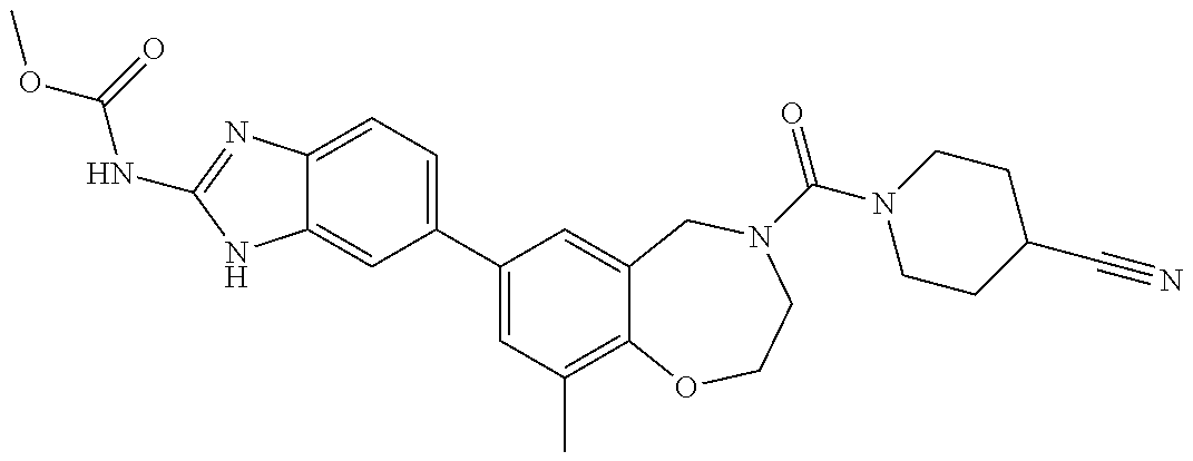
C12=CC=C(C3=CC(C)=C4C(=C3)CN(C(=O)N3CCC(C#N)CC3)CCO4)C=C1NC(NC(=O)OC)=N2
